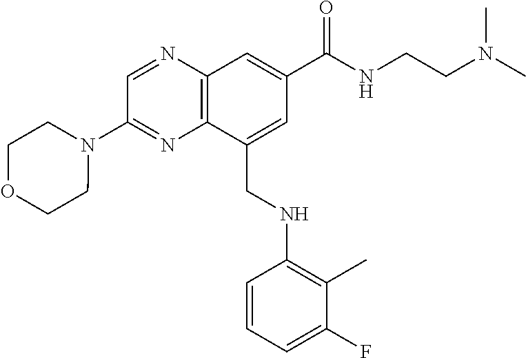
C12=C(N=CC(N3CCOCC3)=N1)C=C(C(NCCN(C)C)=O)C=C2CNC1=C(C)C(F)=CC=C1
